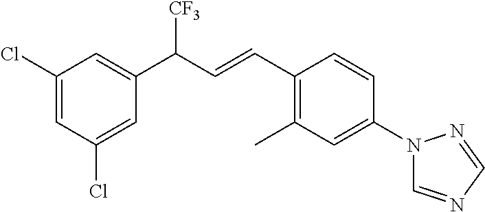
C1(Cl)=CC(Cl)=CC(C([CF3])C=CC2=C(C)C=C(N3C=NC=N3)C=C2)=C1
